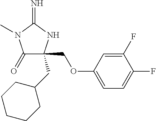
C1(=O)C(COC2=CC=C(F)C(F)=C2)(CC2CCCCC2)NC(=N)N1C
